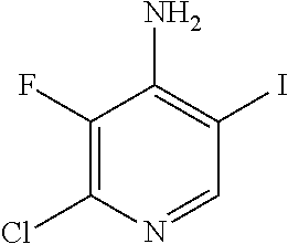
C1(I)=C(N)C(F)=C(Cl)N=C1
